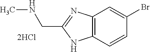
C12=C(C=CC(Br)=C1)NC(CNC)=N2
